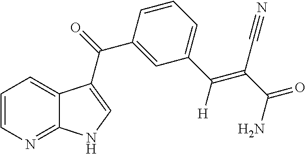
C1=C2C(=NC=C1)NC=C2C(C1=CC(C(=C(C#N)C(=O)N)[H])=CC=C1)=O
